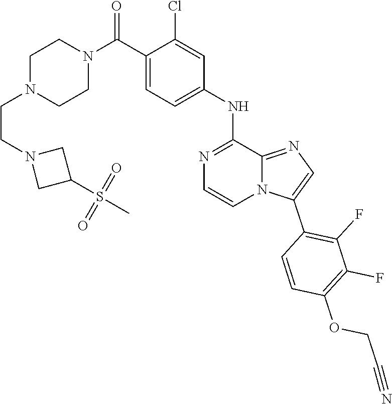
C1N(CCN2CC(S(C)(=O)=O)C2)CCN(C(C2=CC=C(NC3=NC=CN4C3=NC=C4C3=C(F)C(F)=C(OCC#N)C=C3)C=C2Cl)=O)C1
